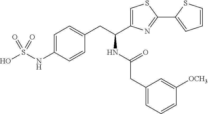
C1=C(NS(O)(=O)=O)C=CC(CC(C2=CSC(C3=CC=CS3)=N2)NC(CC2=CC=CC([OCH3])=C2)=O)=C1
